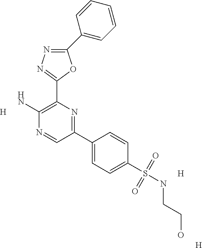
C1(C2=CC=CC=C2)=NN=C(C2=C(N)N=CC(C3=CC=C(S(=O)(=O)NCCO)C=C3)=N2)O1.[H].[H].[H]
